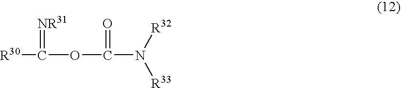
[R30]C(OC(N([R33])[R32])=O)=[NR31]
